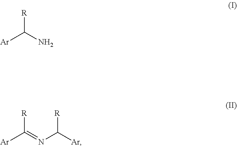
[Ar]C(N)[R].[Ar]C(=NC([Ar])[R])[R]
